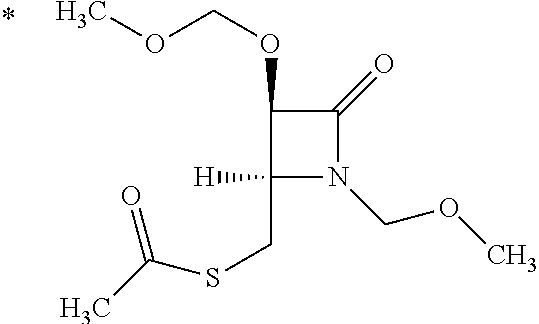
C1(CSC(C)=O)([H])N(COC)C(=O)C1OCOC
